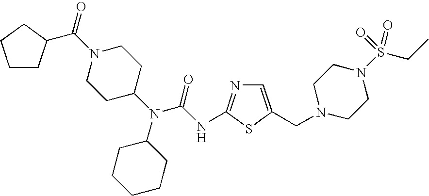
C1=C(CN2CCN(S(CC)(=O)=O)CC2)SC(NC(N(C2CCN(C(=O)C3CCCC3)CC2)C2CCCCC2)=O)=N1
